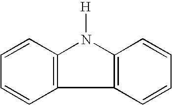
C1=CC2=C(C=C1)C1=C(N2[H])C=CC=C1
